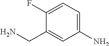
C1(N)=CC=C(F)C(CN)=C1
